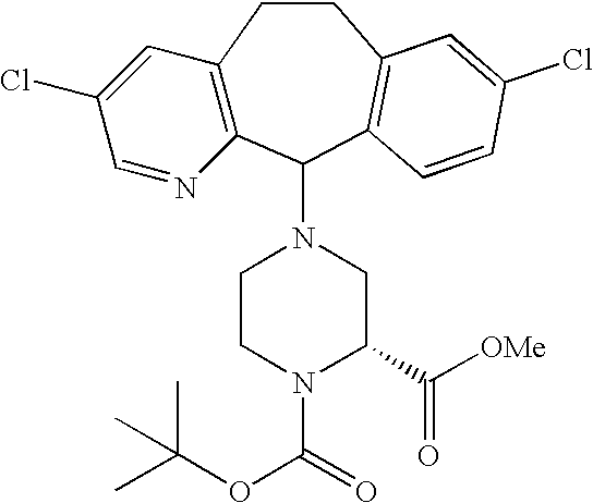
C12=C(C(N3CCN(C(=O)OC(C)(C)C)C(C([OMe])=O)C3)C3=C(CC1)C=C(Cl)C=C3)N=CC(Cl)=C2
